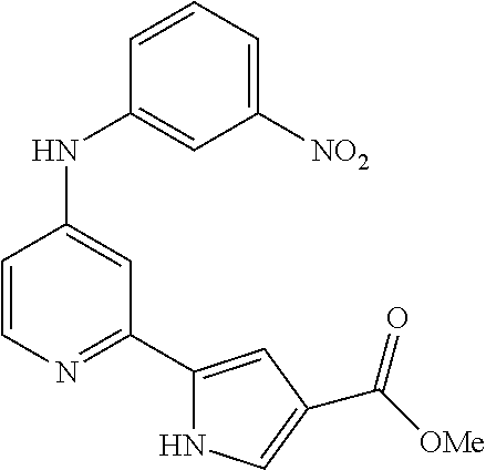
C1=CN=C(C2=CC(C([OMe])=O)=CN2)C=C1NC1=CC([NO2])=CC=C1
